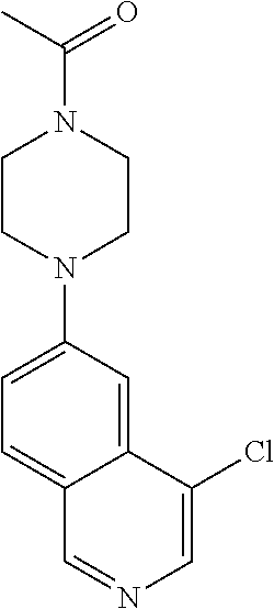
N1(C2=CC=C3C(=C2)C(Cl)=CN=C3)CCN(C(=O)C)CC1
